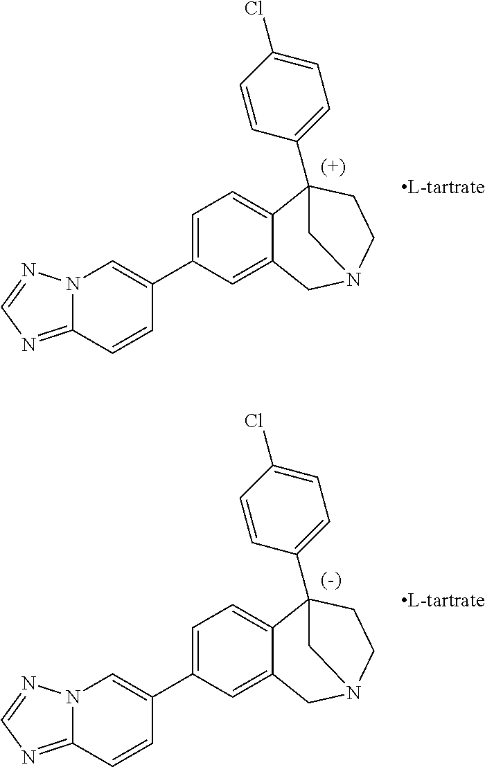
C1=C(C2=CN3C(=NC=N3)C=C2)C=C2C(=C1)C1(C3=CC=C(Cl)C=C3)CCN(C2)C1.C1=C(C2=CN3C(=NC=N3)C=C2)C=C2C(=C1)C1(C3=CC=C(Cl)C=C3)CCN(C2)C1
